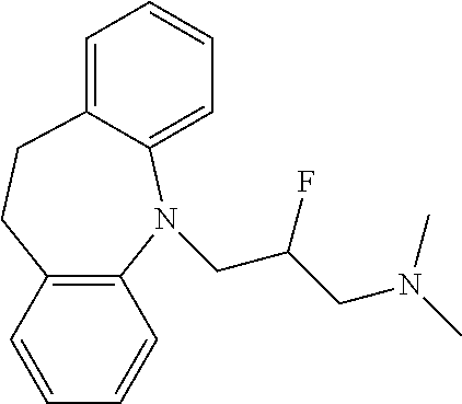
C12=C(N(CC(CN(C)C)F)C3=CC=CC=C3CC1)C=CC=C2
